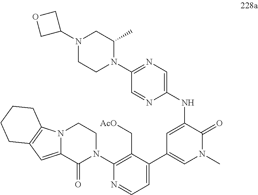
N12C(=CC3=C1CCCC3)C(=O)N(C1=C(C[AcO])C(C3=CN(C)C(=O)C(NC4=CN=C(N5C(C)CN(C6COC6)CC5)C=N4)=C3)=CC=N1)CC2
